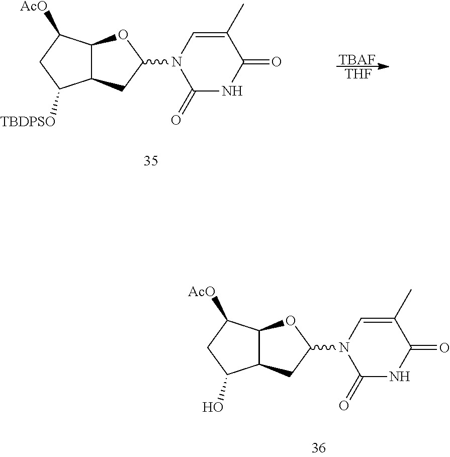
C12C(CC(N3C(=O)NC(=O)C(C)=C3)O1)C([TBDPSO])CC2[AcO].[TBAF].[THF].C12C(CC(N3C(=O)NC(=O)C(C)=C3)O1)C(O)CC2[AcO]
